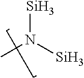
CN([Si])[Si]
